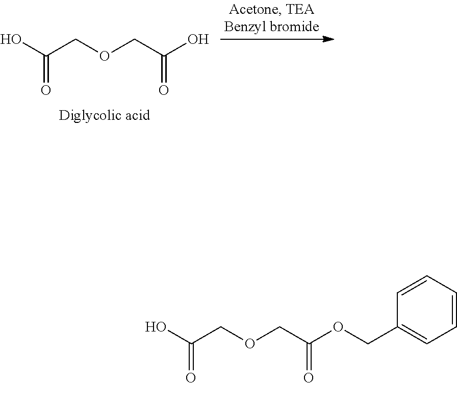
OC(COCC(OCC1=CC=CC=C1)=O)=O.OC(COCC(O)=O)=O
